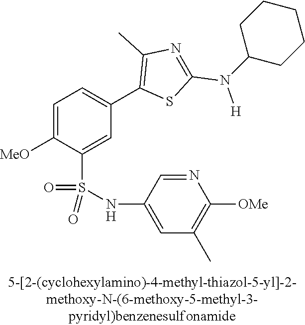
C1=C([MeO])C(S(NC2=CC(C)=C([OMe])N=C2)(=O)=O)=CC(C2=C(C)N=C(N(C3CCCCC3)[H])S2)=C1
